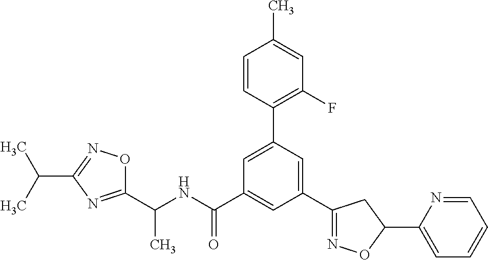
C1(C2=NOC(C3=CC=CC=N3)C2)=CC(C2=C(F)C=C(C)C=C2)=CC(C(NC(C2=NC(C(C)C)=NO2)C)=O)=C1
